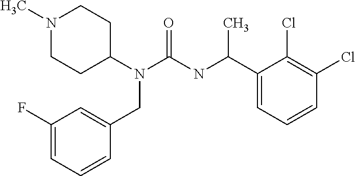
N1(C)CCC(N(C(=O)NC(C2=CC=CC(Cl)=C2Cl)C)CC2=CC(F)=CC=C2)CC1
